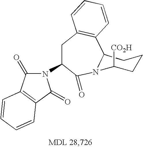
N1(C2CC3=C(C=CC=C3)C3N(C2=O)C([CO2H])CCC3)C(=O)C2=C(C1=O)C=CC=C2
